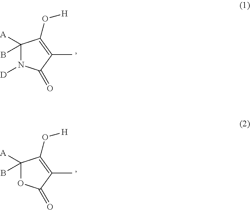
C1([A])(B)N([D])C(=O)C(C)=C1O[H].C1([A])(B)OC(=O)C(C)=C1O[H]
